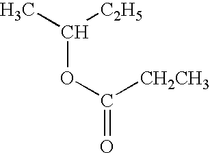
C(OC(=O)[CH2CH3])(C)[C2H5]
